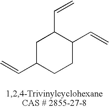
C1C(C=C)CCC(C=C)C1C=C
